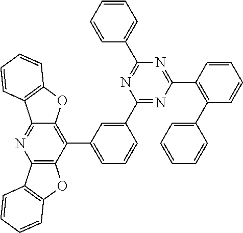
C12=C(C(C3=CC=CC(C4=NC(C5=C(C6=CC=CC=C6)C=CC=C5)=NC(C5=CC=CC=C5)=N4)=C3)=C3C(=N1)C1=C(O3)C=CC=C1)OC1=C2C=CC=C1
